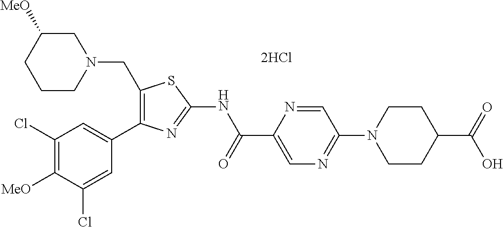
C1([MeO])=C(Cl)C=C(C2=C(CN3CC([MeO])CCC3)SC(NC(C3=CN=C(N4CCC(C(=O)O)CC4)C=N3)=O)=N2)C=C1Cl
